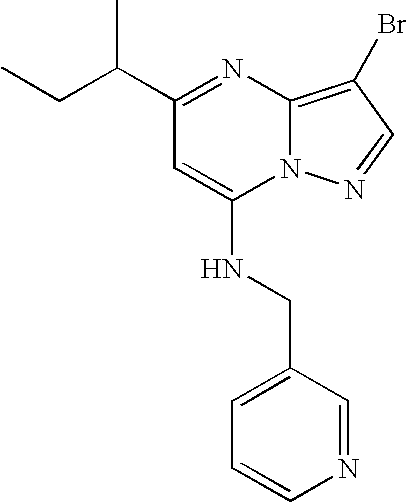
C(C1=NC2=C(Br)C=NN2C(NCC2=CC=CN=C2)=C1)(CC)C
